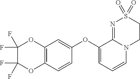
C1(OC2=CC=CN3C2=NS(=O)(=O)CC3)=CC2=C(C=C1)OC(F)(F)C(F)(F)O2
